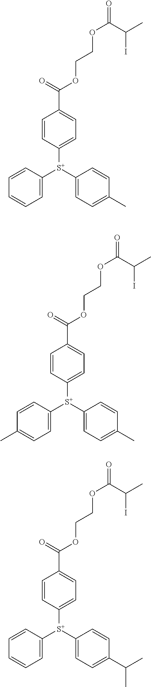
C1=CC([S+](C2=CC=C(C)C=C2)C2=CC=CC=C2)=CC=C1C(OCCOC(C(I)C)=O)=O.C1=CC([S+](C2=CC=C(C)C=C2)C2=CC=C(C)C=C2)=CC=C1C(OCCOC(C(I)C)=O)=O.C1=CC([S+](C2=CC=C(C(C)C)C=C2)C2=CC=CC=C2)=CC=C1C(OCCOC(C(I)C)=O)=O
